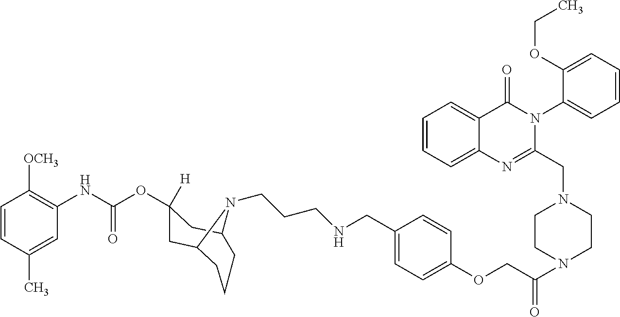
C1=CC(C)=CC(NC(OC2([H])CC3CCCC(C2)N3CCCNCC2=CC=C(OCC(N3CCN(CC4=NC5=CC=CC=C5C(=O)N4C4=CC=CC=C4OCC)CC3)=O)C=C2)=O)=C1[OCH3]
